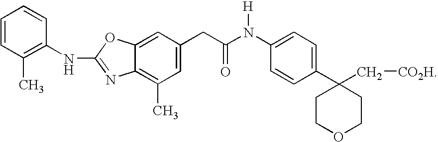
C1(C)=C(NC2=NC3=C(C)C=C(CC(N(C4=CC=C(C5(C[CO2H])CCOCC5)C=C4)[H])=O)C=C3O2)C=CC=C1
